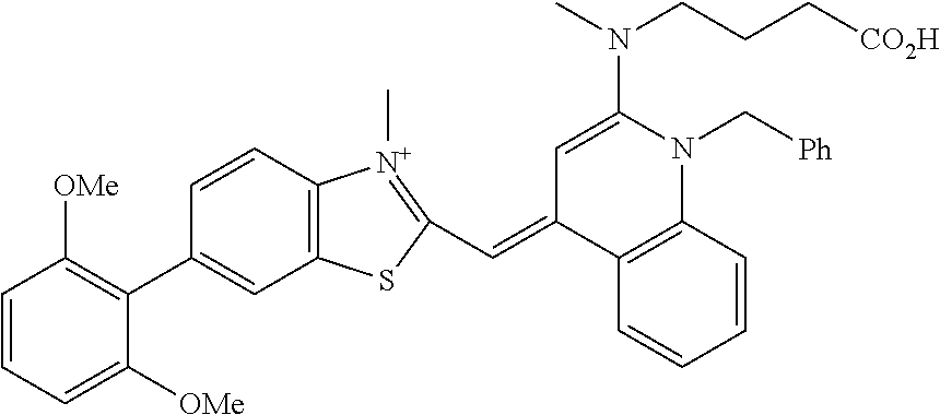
C1=CC=C([OMe])C(C2=CC3=C(C=C2)[N+](C)=C(C=C2C4=C(N(C[Ph])C(N(C)CCC[CO2H])=C2)C=CC=C4)S3)=C1[OMe]
